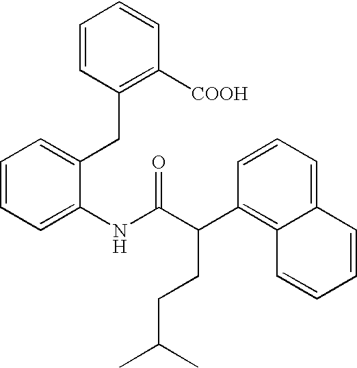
C1=CC=C(NC(C(C2=C3C(=CC=C2)C=CC=C3)CCC(C)C)=O)C(CC2=C([COOH])C=CC=C2)=C1
